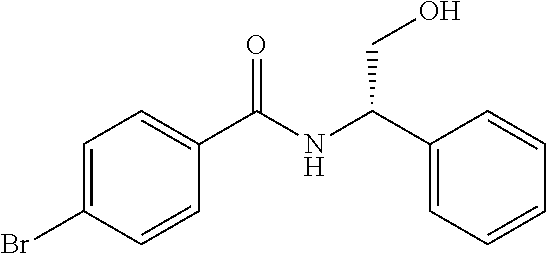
C1=C(Br)C=CC(C(NC(C2=CC=CC=C2)CO)=O)=C1
